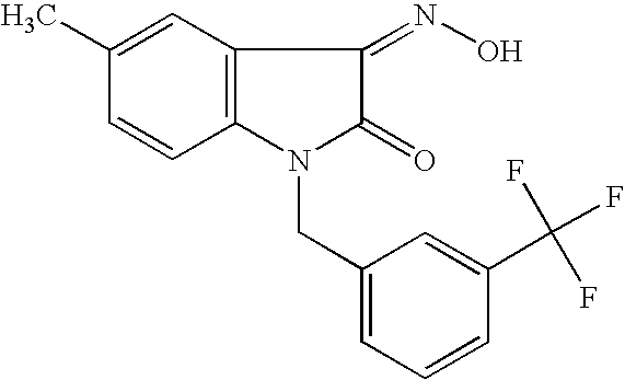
C1(C)=CC2=C(C=C1)N(CC1=CC=CC(C(F)(F)F)=C1)C(=O)C2=NO
